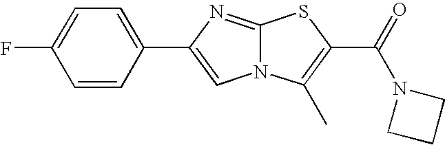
C1(F)=CC=C(C2=CN3C(=N2)SC(C(=O)N2CCC2)=C3C)C=C1
